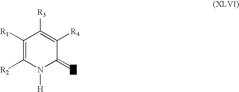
C1([R1])=C([R2])N([H])C(=O)C([R4])=C1[R3]
